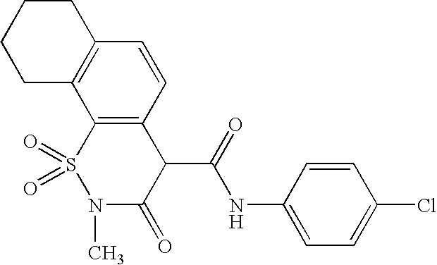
C12=C(C3=C(C=C1)C(C(=O)NC1=CC=C(Cl)C=C1)C(=O)N(C)S3(=O)=O)CCCC2
